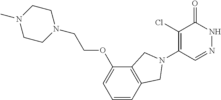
C1(Cl)=C(N2CC3=C(C(OCCN4CCN(C)CC4)=CC=C3)C2)C=NNC1=O
